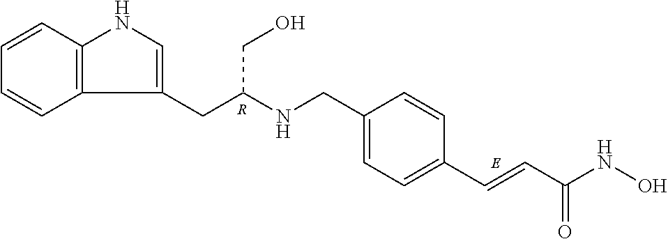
C1=CC2=C(C=C1)C(CC(NCC1=CC=C(C=CC(NO)=O)C=C1)CO)=CN2.[R]
